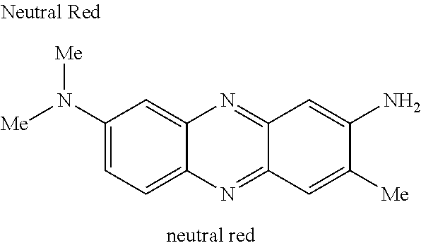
C1(N([Me])[Me])=CC=C2C(=C1)N=C1C(=N2)C=C([Me])C(N)=C1
